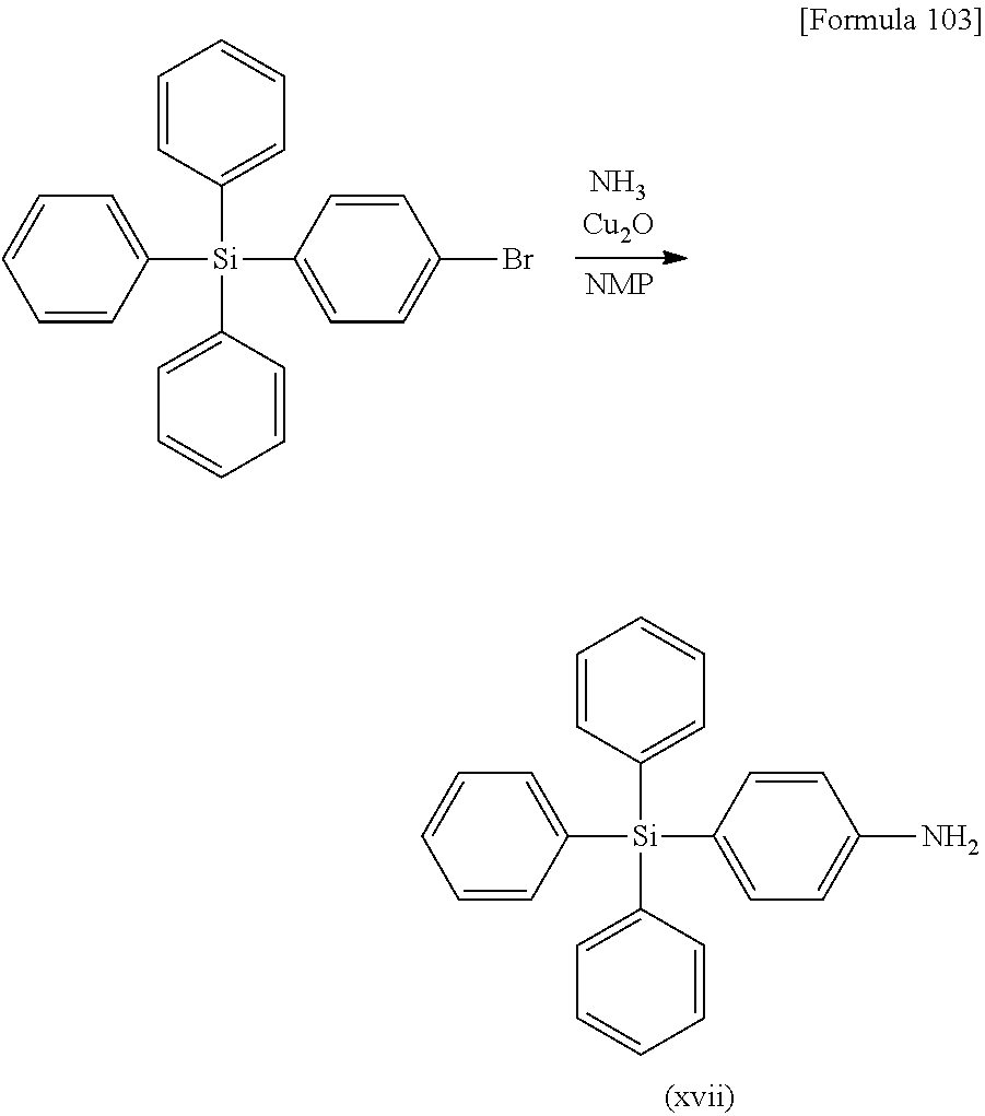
C1=C([Si](C2=CC=C(N)C=C2)(C2=CC=CC=C2)C2=CC=CC=C2)C=CC=C1.C1=C([Si](C2=CC=C(Br)C=C2)(C2=CC=CC=C2)C2=CC=CC=C2)C=CC=C1
